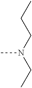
CN(CCC)CC
